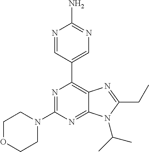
N1=CC(C2=C3C(=NC(N4CCOCC4)=N2)N(C(C)C)C(CC)=N3)=CN=C1N
